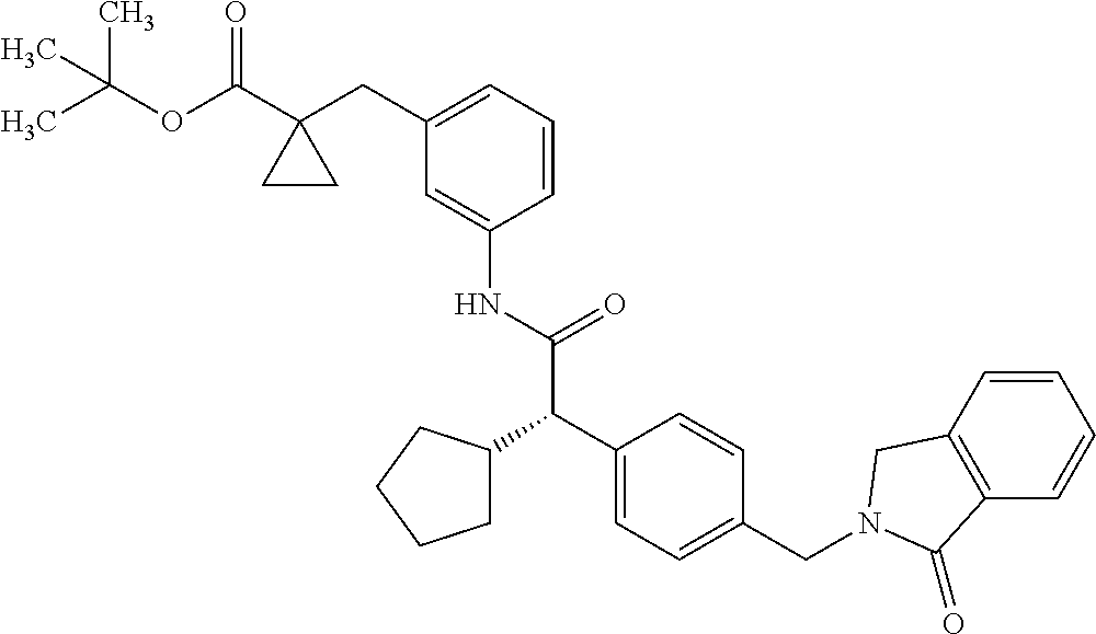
C1=C(NC(C(C2=CC=C(CN3CC4=C(C=CC=C4)C3=O)C=C2)C2CCCC2)=O)C=CC=C1CC1(C(OC(C)(C)C)=O)CC1
